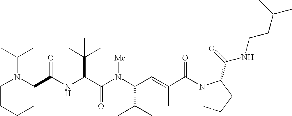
N(C(C(N(C(C(C)C)C=C(C)C(N1CCCC1C(=O)NCCC(C)C)=O)[Me])=O)C(C)(C)C)C(C1N(C(C)C)CCCC1)=O
